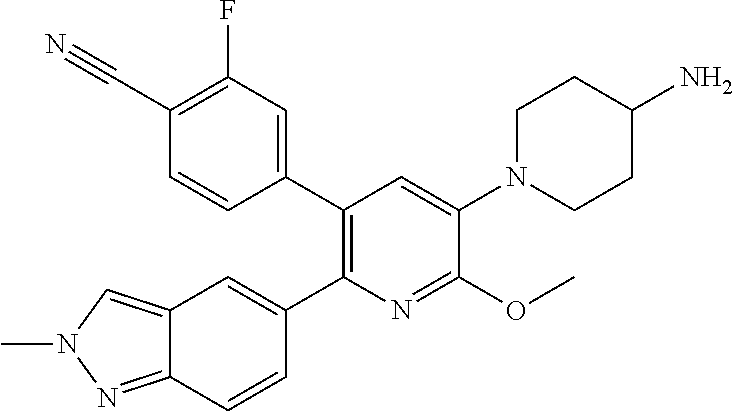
C12=NN(C)C=C1C=C(C1=C(C3=CC(F)=C(C#N)C=C3)C=C(N3CCC(N)CC3)C(OC)=N1)C=C2
